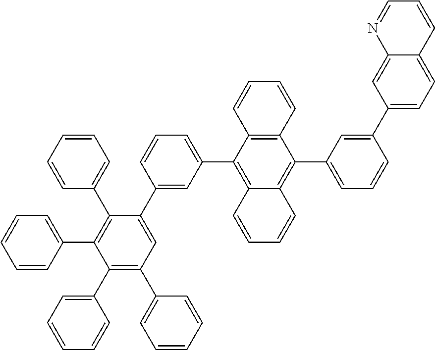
C1=CC=C(C2=C(C3=CC=CC=C3)C(C3=CC(C4=C5C(=C(C6=CC=CC(C7=CC=C8C(=C7)N=CC=C8)=C6)C6=C4C=CC=C6)C=CC=C5)=CC=C3)=CC(C3=CC=CC=C3)=C2C2=CC=CC=C2)C=C1
